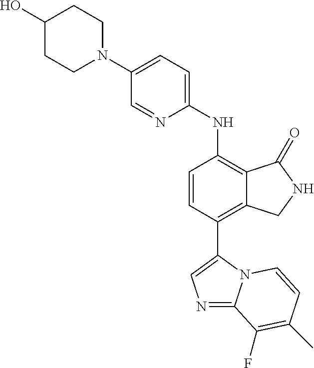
C1(O)CCN(C2=CC=C(NC3=C4C(=C(C5=CN=C6N5C=CC(C)=C6F)C=C3)CNC4=O)N=C2)CC1
